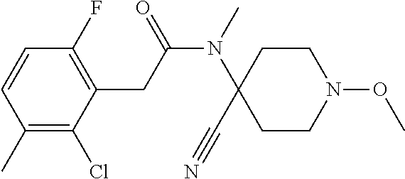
C1(C)=C(Cl)C(CC(N(C)C2(C#N)CCN(OC)CC2)=O)=C(F)C=C1
